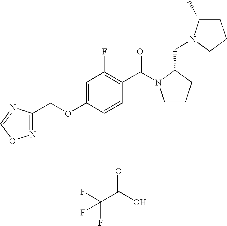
C1CCC(CN2C(C)CCC2)N1C(C1=C(F)C=C(OCC2=NOC=N2)C=C1)=O.O=C(O)C(F)(F)F
